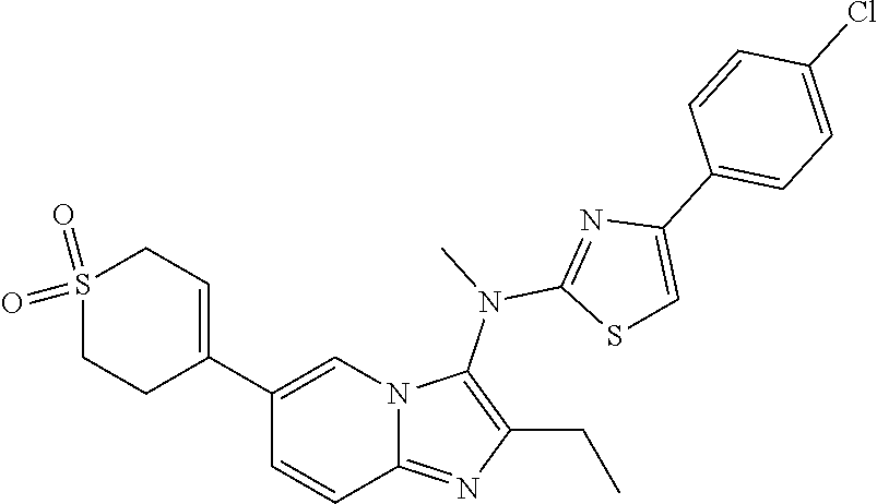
S1(=O)(=O)CCC(C2=CN3C(=NC(CC)=C3N(C3=NC(C4=CC=C(Cl)C=C4)=CS3)C)C=C2)=CC1
